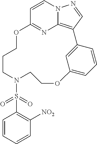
C1=CN2C3=C(C=N2)C2=CC(=CC=C2)OCCN(S(C2=C([NO2])C=CC=C2)(=O)=O)CCCOC1=N3
